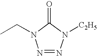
O=C1N(CC)N=NN1[C2H5]
